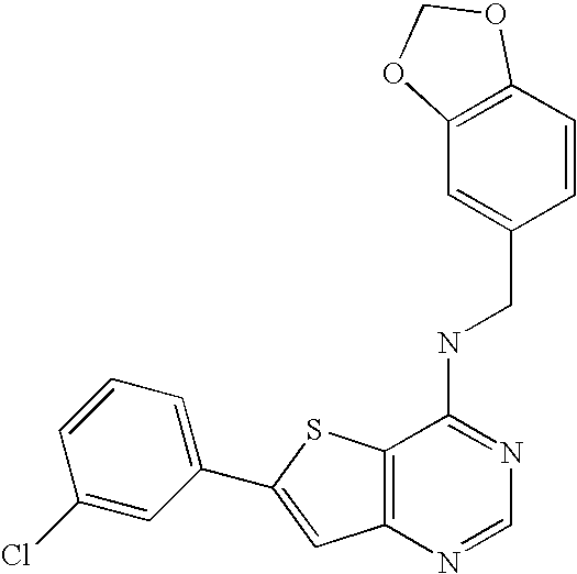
C12=C(N=CN=C1NCC1=CC3=C(C=C1)OCO3)C=C(C1=CC=CC(Cl)=C1)S2
